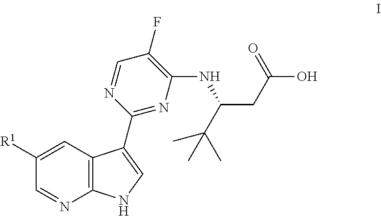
C12=C(N=CC([R1])=C1)NC=C2C1=NC(NC(CC(O)=O)C(C)(C)C)=C(F)C=N1
